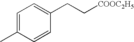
C1=C(C)C=CC(CC[COOC2H5])=C1
